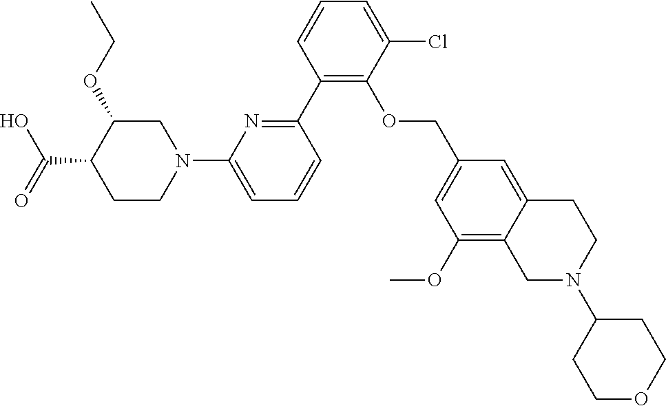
C1(C2=NC(N3CC(OCC)C(C(O)=O)CC3)=CC=C2)=C(OCC2=CC(OC)=C3C(=C2)CCN(C2CCOCC2)C3)C(Cl)=CC=C1
